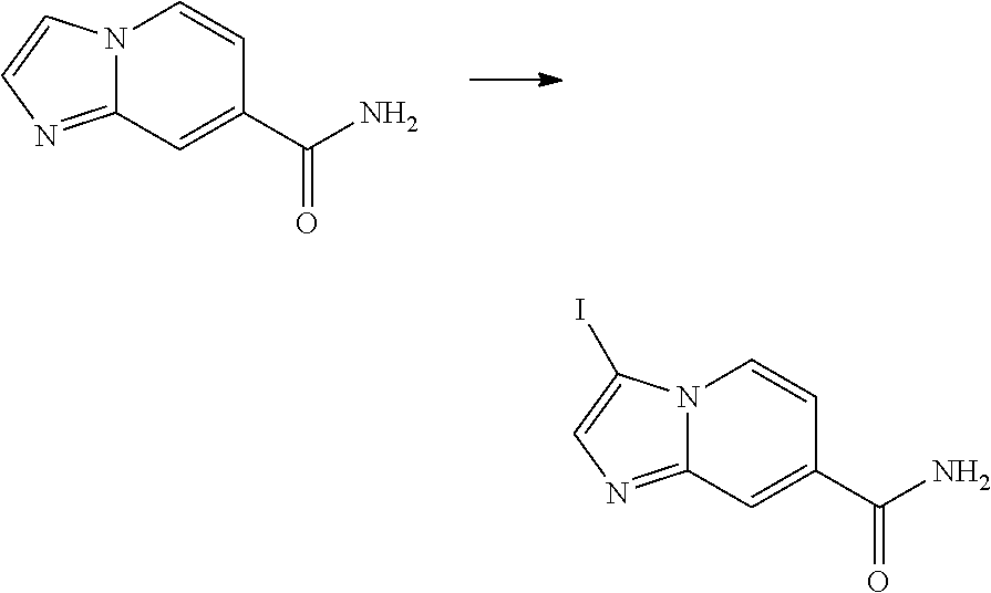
C12=NC=C(I)N1C=CC(C(N)=O)=C2.C12=NC=CN1C=CC(C(N)=O)=C2
